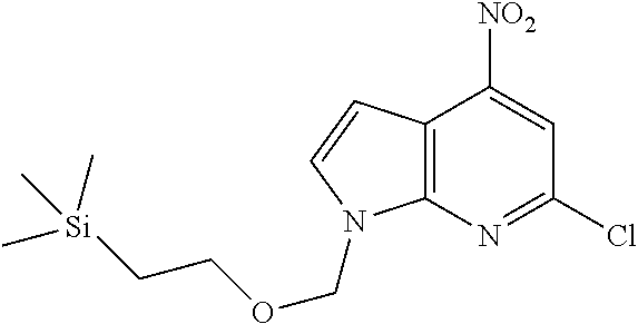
C12=C(N=C(Cl)C=C1[NO2])N(COCC[Si](C)(C)C)C=C2
